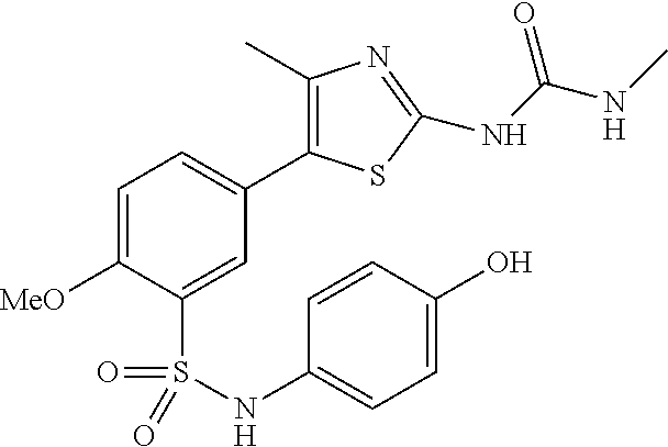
C1(C)=C(C2=CC=C([MeO])C(S(=O)(=O)NC3=CC=C(O)C=C3)=C2)SC(NC(NC)=O)=N1
